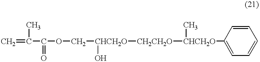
C=C(C(OC[CHCH2O]([CH2CH2O][CHCH2O](C)C1=CC=CC=C1)O)=O)C
